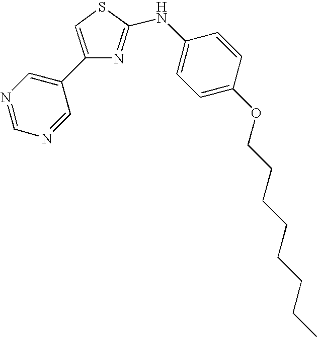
C1(C2=CN=CN=C2)=CSC(NC2=CC=C(OCCCCCCCC)C=C2)=N1
